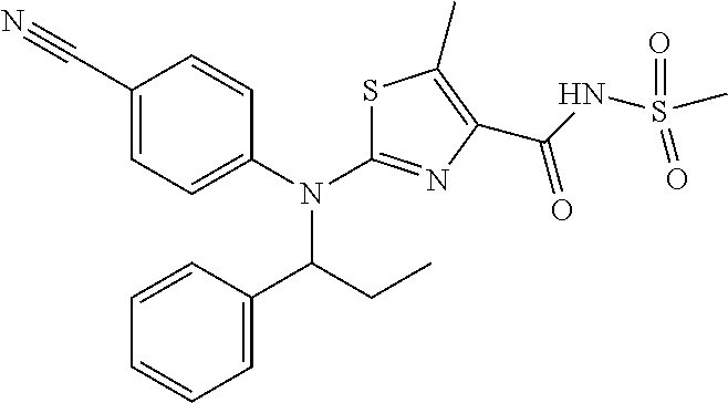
C1(C#N)=CC=C(N(C(C2=CC=CC=C2)CC)C2=NC(C(=O)NS(C)(=O)=O)=C(C)S2)C=C1
